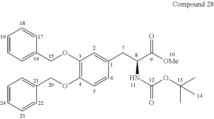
C1(OCC2=CC=CC=C2)=C(OCC2=CC=CC=C2)C=CC(CC(C([OMe])=O)NC(=O)OC(C)(C)C)=C1
